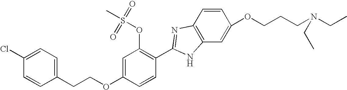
C1=CC2=C(C=C1OCCCN(CC)CC)NC(C1=C(OS(C)(=O)=O)C=C(OCCC3=CC=C(Cl)C=C3)C=C1)=N2
